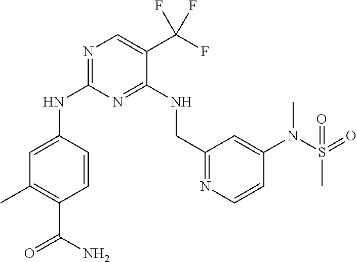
C1=CC(NC2=NC=C(C(F)(F)F)C(NCC3=NC=CC(N(S(=O)(C)=O)C)=C3)=N2)=CC(C)=C1C(N)=O
